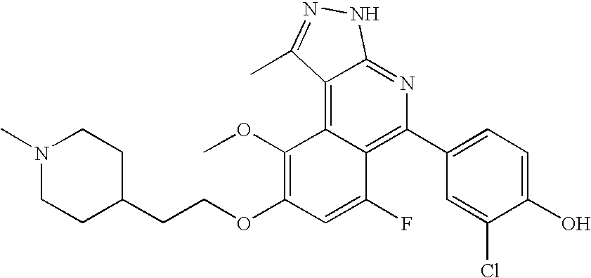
C1(C2=C3C(=C4C(=N2)NN=C4C)C(OC)=C(OCCC2CCN(C)CC2)C=C3F)=CC=C(O)C(Cl)=C1
